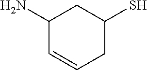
C1(N)C=CCC(S)C1
